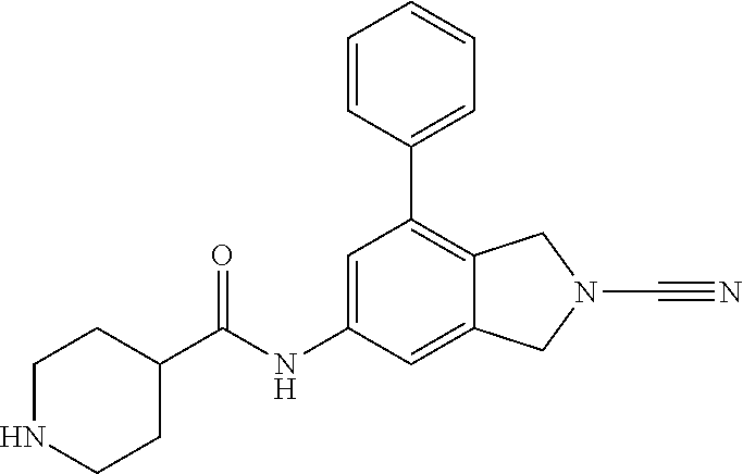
C1(C(NC2=CC(C3=CC=CC=C3)=C3C(=C2)CN(C#N)C3)=O)CCNCC1
